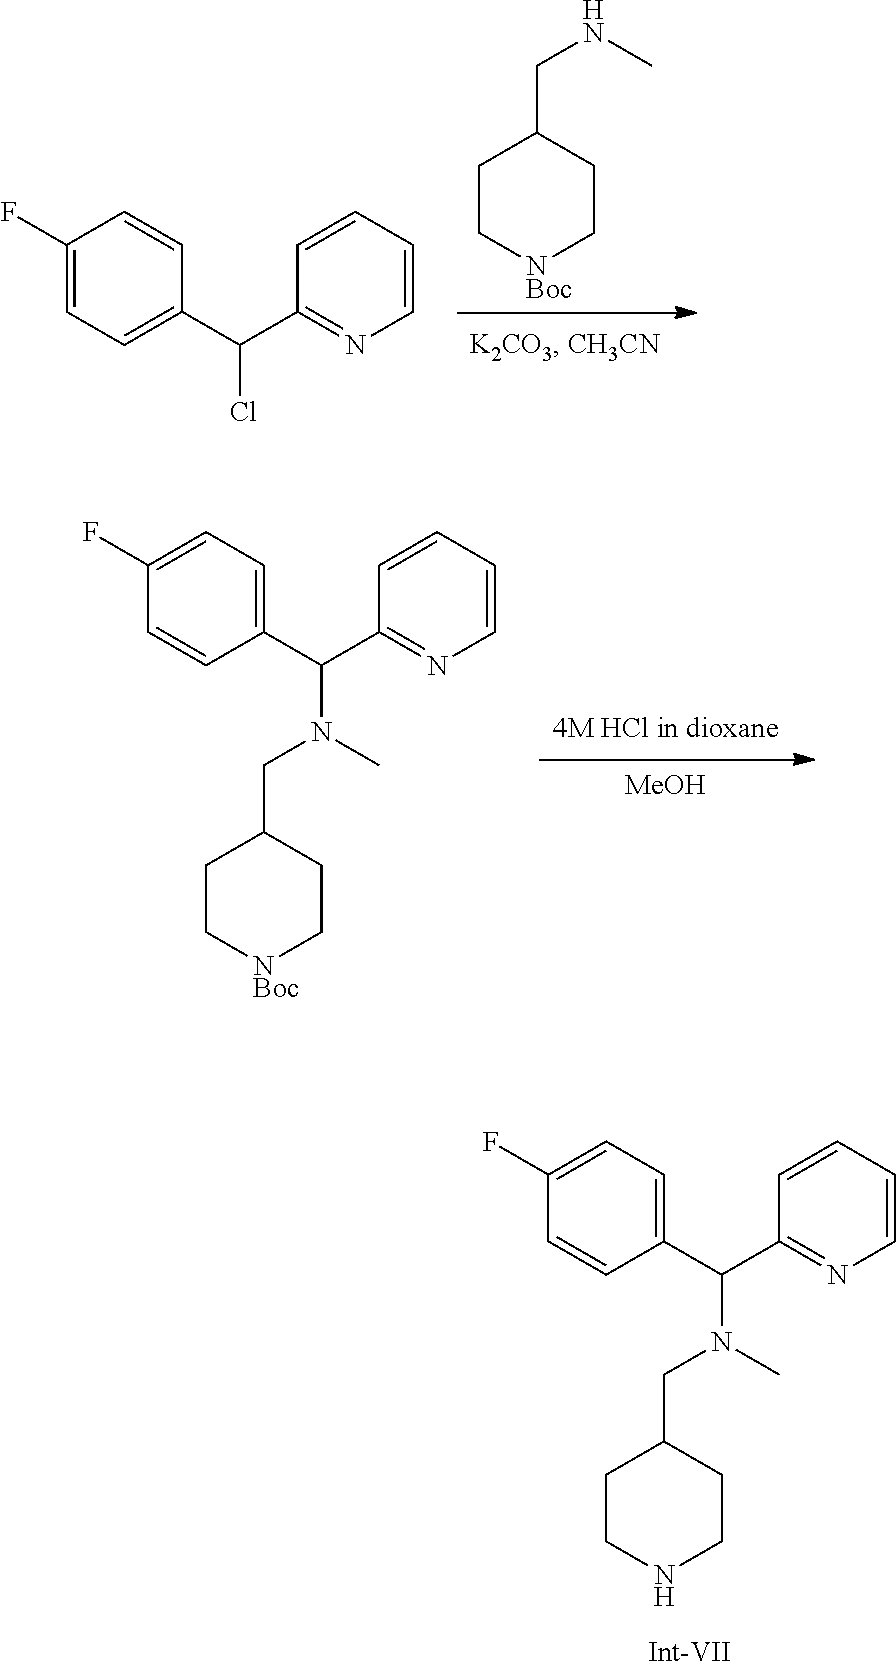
C1C[NBoc]CCC1CNC.C1(F)=CC=C(C(C2=NC=CC=C2)Cl)C=C1.[MeOH].C1C[NBoc]CCC1CN(C(C1=CC=C(F)C=C1)C1=NC=CC=C1)C.C1CNCCC1CN(C(C1=CC=C(F)C=C1)C1=NC=CC=C1)C
